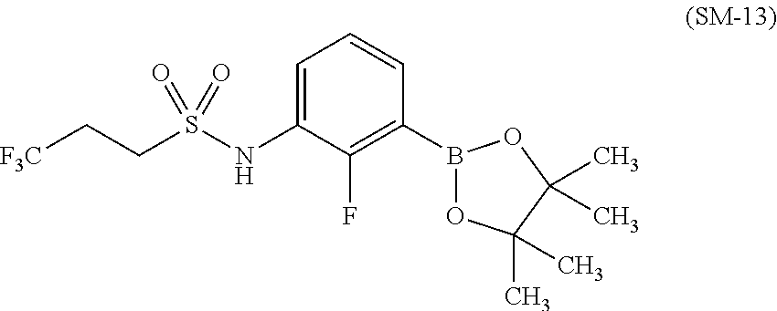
C1(NS(CC[F3C])(=O)=O)=CC=CC(B2OC(C)(C)C(C)(C)O2)=C1F
